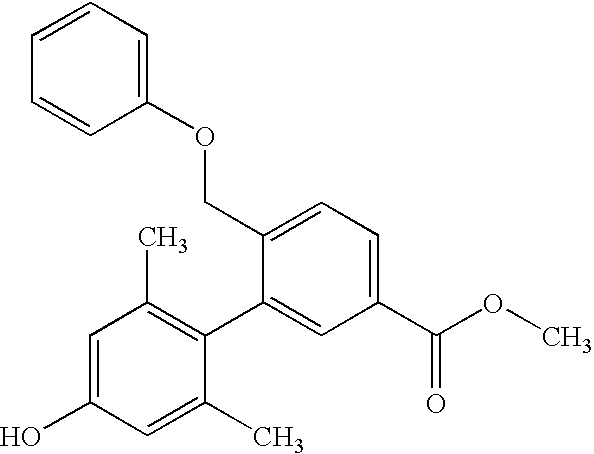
C1=C(O)C=C(C)C(C2=CC(C(OC)=O)=CC=C2COC2=CC=CC=C2)=C1C
